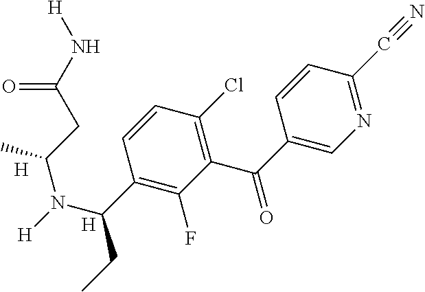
[H].[H].N1=C(C#N)C=CC(C(=O)C2=C(Cl)C=CC(C(N([H])C(CC(N[H])=O)C)CC)=C2F)=C1
